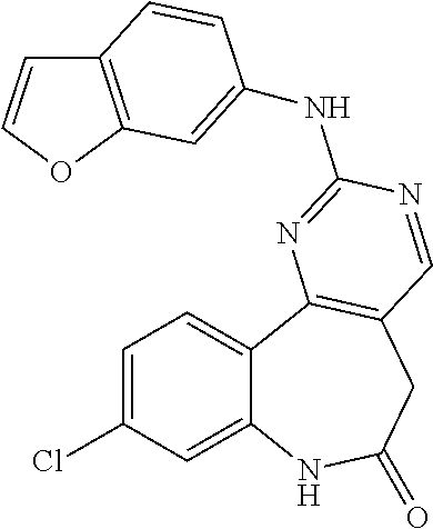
C1=C(Cl)C=C2C(=C1)C1=C(CC(=O)N2)C=NC(NC2=CC3=C(C=CO3)C=C2)=N1
